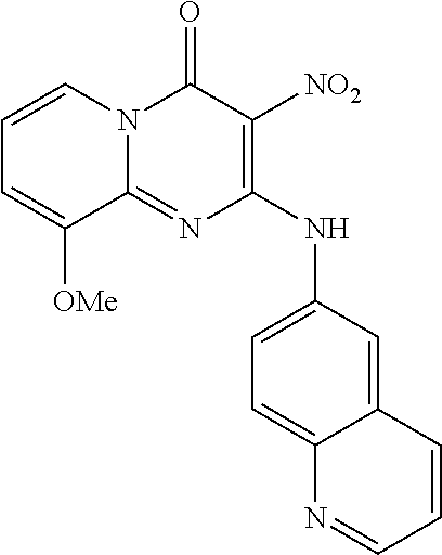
C12=NC(NC3=CC=C4C(=C3)C=CC=N4)=C([NO2])C(=O)N1C=CC=C2[OMe]
